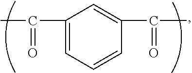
C1(C(=O)C)=CC=CC(C(=O)C)=C1
